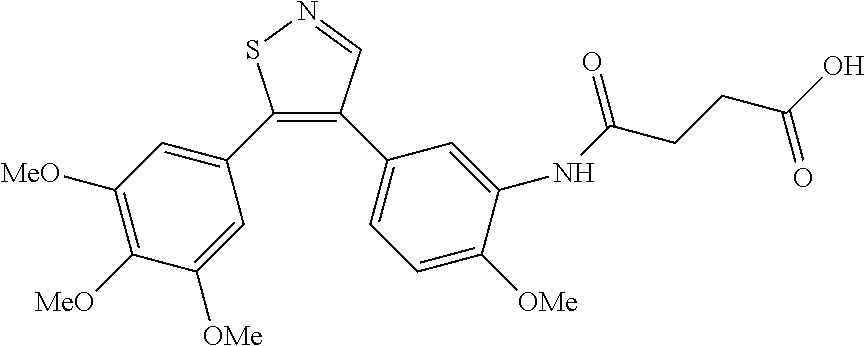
C1(C2=CC([MeO])=C([MeO])C([OMe])=C2)=C(C2=CC=C([OMe])C(NC(CCC(O)=O)=O)=C2)C=NS1
